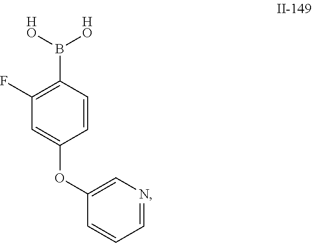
C1=C(OC2=CN=CC=C2)C=CC(B([HO])[HO])=C1F
